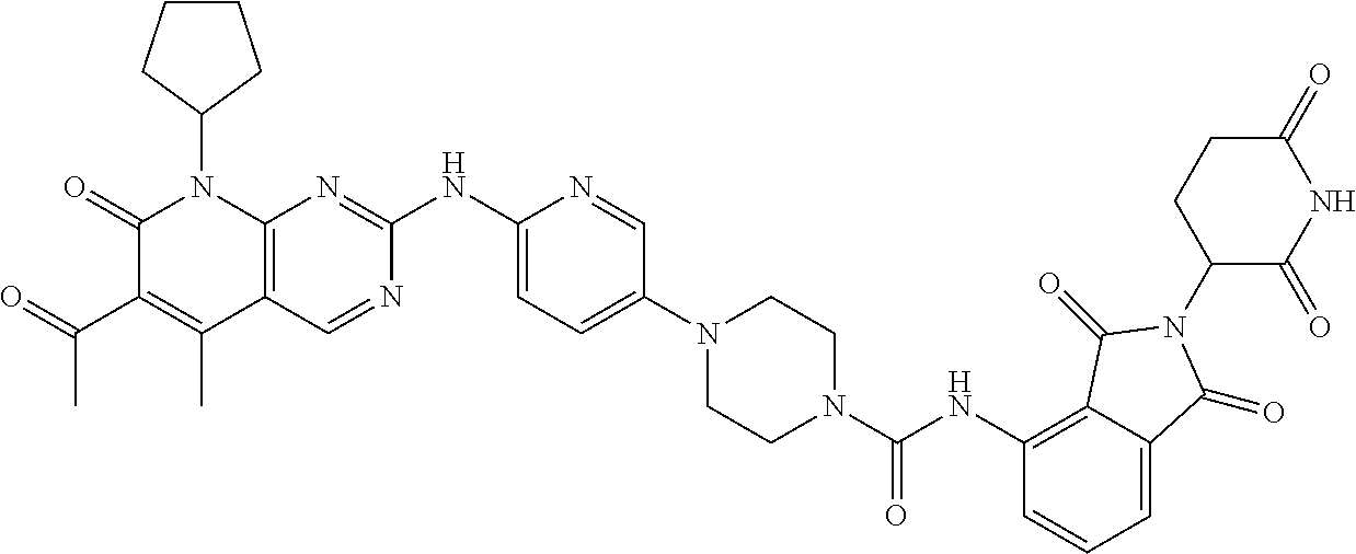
C1(=O)C(C(C)=O)=C(C)C2=C(N1C1CCCC1)N=C(NC1=CC=C(N3CCN(C(NC4=C5C(=CC=C4)C(=O)N(C4C(=O)NC(=O)CC4)C5=O)=O)CC3)C=N1)N=C2
